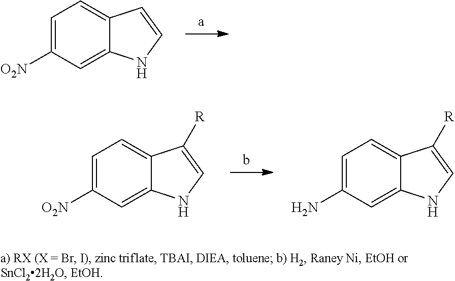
C1=C([O2N])C=C2C(=C1)C=CN2.C1=C([O2N])C=C2C(=C1)C([R])=CN2.C1=C(N)C=C2C(=C1)C([R])=CN2
